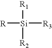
[Si]([R3])([R])([R1])[R2]
